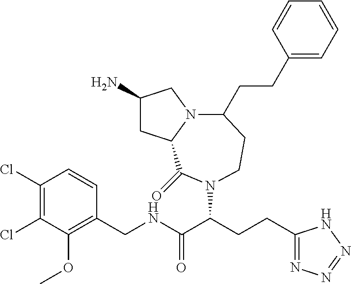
C1(N)CC2N(C1)C(CCC1=CC=CC=C1)CCN(C(CCC1=NN=NN1)C(NCC1=C(OC)C(Cl)=C(Cl)C=C1)=O)C2=O
